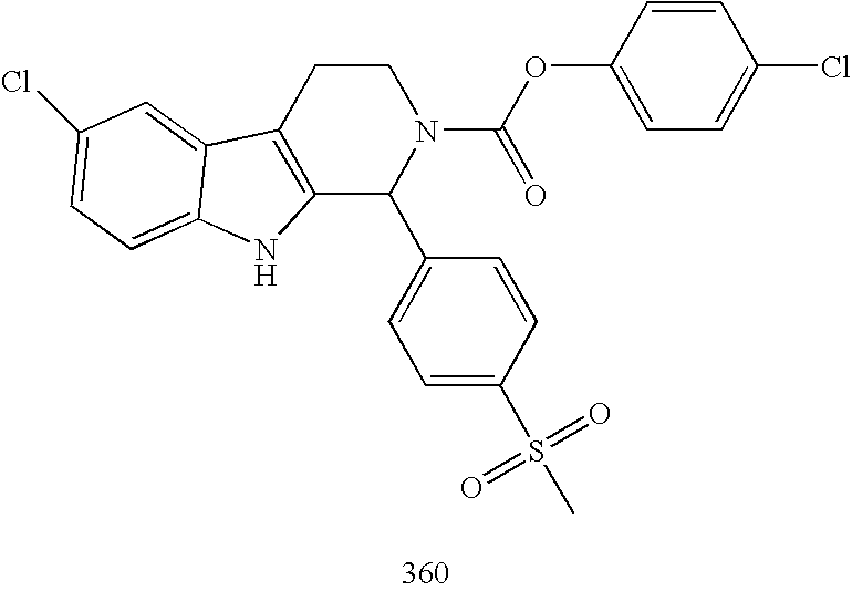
C12=C(CCN(C(OC3=CC=C(Cl)C=C3)=O)C1C1=CC=C(S(C)(=O)=O)C=C1)C1=CC(Cl)=CC=C1N2
